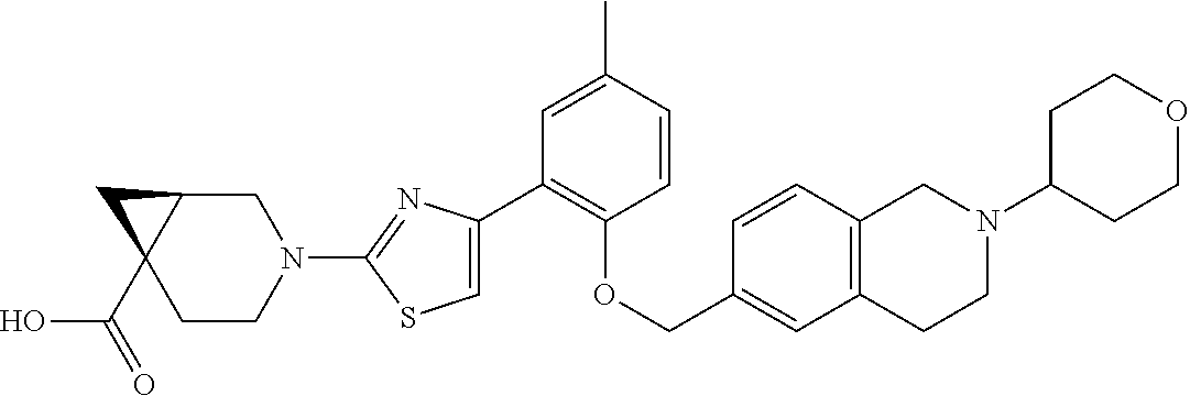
C1(C2=CSC(N3CC4C(C(=O)O)(CC3)C4)=N2)=C(OCC2=CC3=C(C=C2)CN(C2CCOCC2)CC3)C=CC(C)=C1
